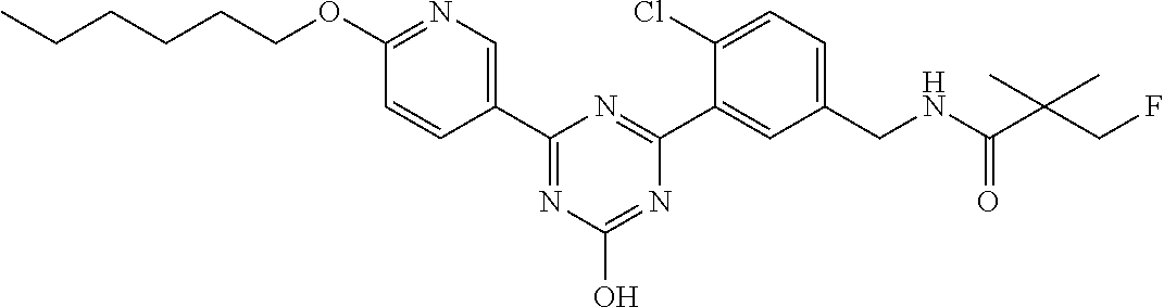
C1(C2=NC(O)=NC(C3=CC(CNC(=O)C(CF)(C)C)=CC=C3Cl)=N2)=CN=C(OCCCCCC)C=C1
